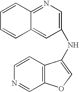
N(C1=COC2=C1C=CN=C2)C1=CN=C2C(=C1)C=CC=C2
